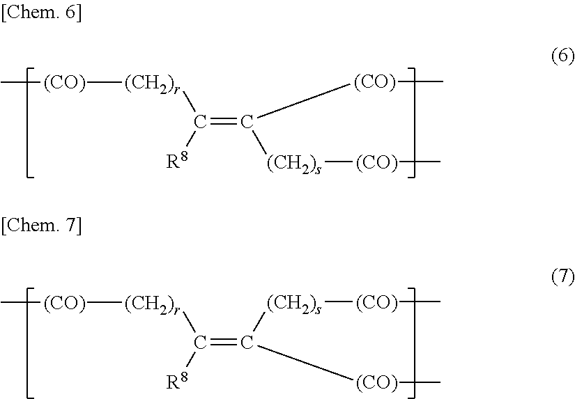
C(=C([(CO)]C)[(CH2)s][(CO)]C)([R8])[(CH2)r][(CO)]C.C(=C([(CO)]C)[(CH2)s][(CO)]C)([R8])[(CH2)r][(CO)]C
